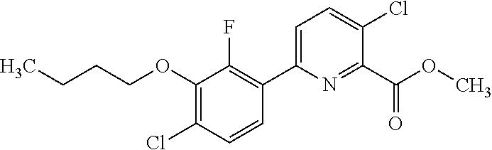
O(C)C(C1=NC(C2=C(F)C(OCCCC)=C(Cl)C=C2)=CC=C1Cl)=O
